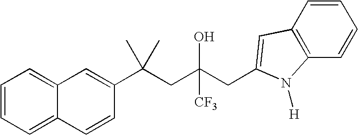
C1=CC(C(CC(CC2=CC3=C(C=CC=C3)N2[H])(O)[CF3])(C)C)=CC2=CC=CC=C12
